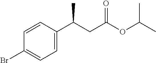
C1=CC(C(CC(OC(C)C)=O)C)=CC=C1Br
